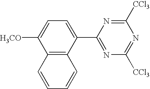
C12=C(C(C3=NC([CCl3])=NC([CCl3])=N3)=CC=C1[H3CO])C=CC=C2
